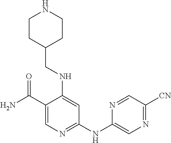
C1(C(N)=O)=CN=C(NC2=CN=C([CN])C=N2)C=C1NCC1CCNCC1
